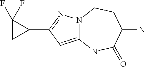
C12=CC(C3C(F)(F)C3)=NN1CCC(N)C(=O)N2
